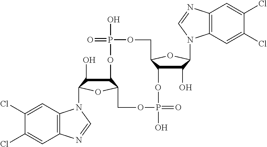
C12C(O)C(N3C4=C(C=C(Cl)C(Cl)=C4)N=C3)OC1COP(O)(=O)OC1C(O)C(N3C4=C(C=C(Cl)C(Cl)=C4)N=C3)OC1COP(O)(=O)O2
